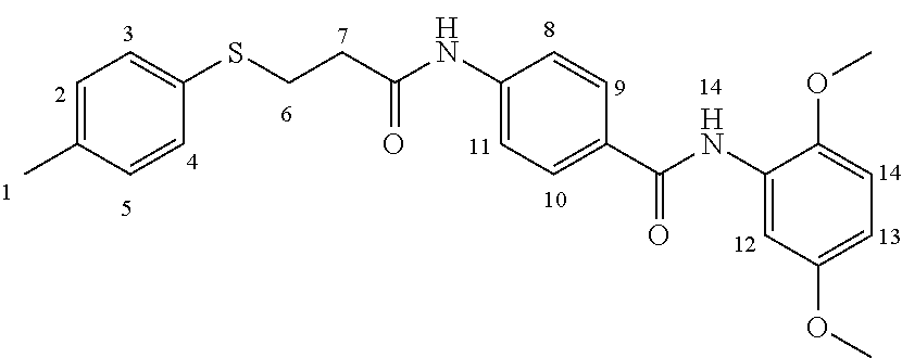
CC1=CC=C(SCCC(NC2=CC=C(C(NC3=CC(OC)=CC=C3OC)=O)C=C2)=O)C=C1
